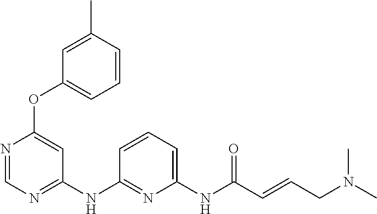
C1(OC2=CC(NC3=NC(NC(C=CCN(C)C)=O)=CC=C3)=NC=N2)=CC=CC(C)=C1
